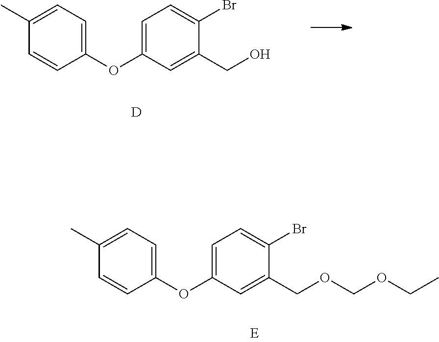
C1(OC2=CC=C(Br)C(COCOCC)=C2)=CC=C(C)C=C1.C1(OC2=CC=C(Br)C(CO)=C2)=CC=C(C)C=C1.[D]
